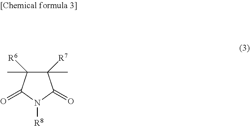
C1(C)([R7])C(C)([R6])C(=O)N([R8])C1=O
